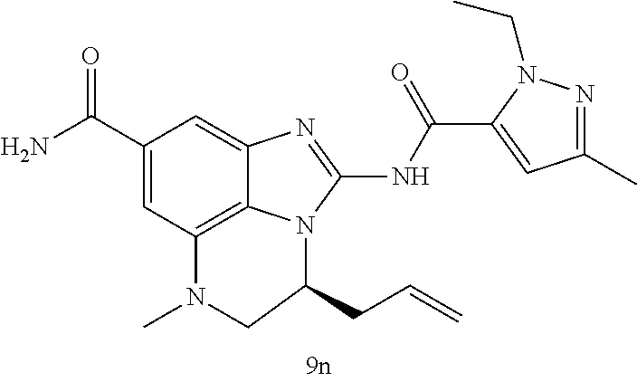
C1(C(N)=O)=CC2=C3C(=C1)N=C(NC(C1=CC(C)=NN1CC)=O)N3C(CC=C)CN2C
